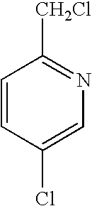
C1=CC(Cl)=CN=C1[CH2Cl]
